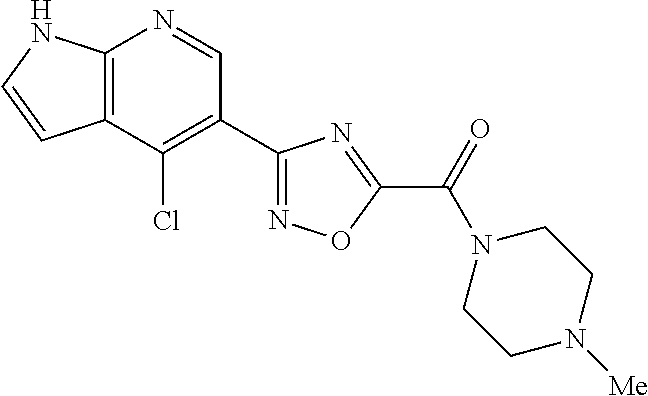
C12=C(C(Cl)=C(C3=NOC(C(=O)N4CCN([Me])CC4)=N3)C=N1)C=CN2
